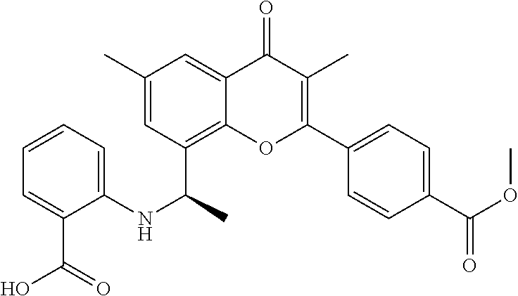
C12=C(C(C)NC3=CC=CC=C3C(O)=O)C=C(C)C=C1C(=O)C(C)=C(C1=CC=C(C(=O)OC)C=C1)O2
